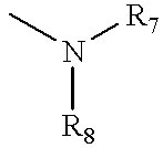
N(C)([R7])[R8]
